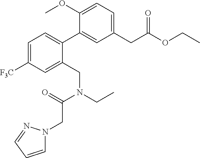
C1=C([F3C])C=C(CN(CC)C(=O)CN2C=CC=N2)C(C2=CC(CC(OCC)=O)=CC=C2OC)=C1
